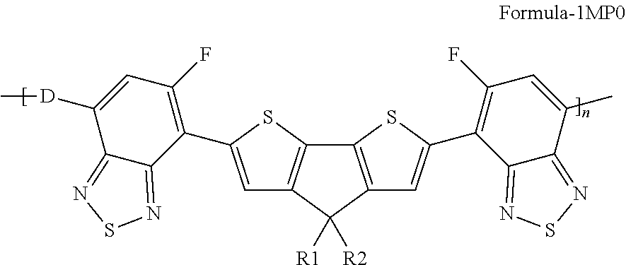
C1=C(C2=C(F)C=C([D]C)C3=NSN=C32)SC2=C1C([R1])([R2])C1=C2SC(C2=C(F)C=C(C)C3=NSN=C23)=C1
